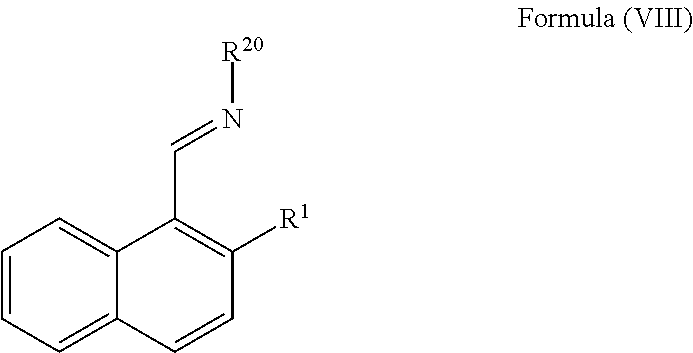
C1=CC=C2C(=C1)C(C=N[R20])=C([R1])C=C2
